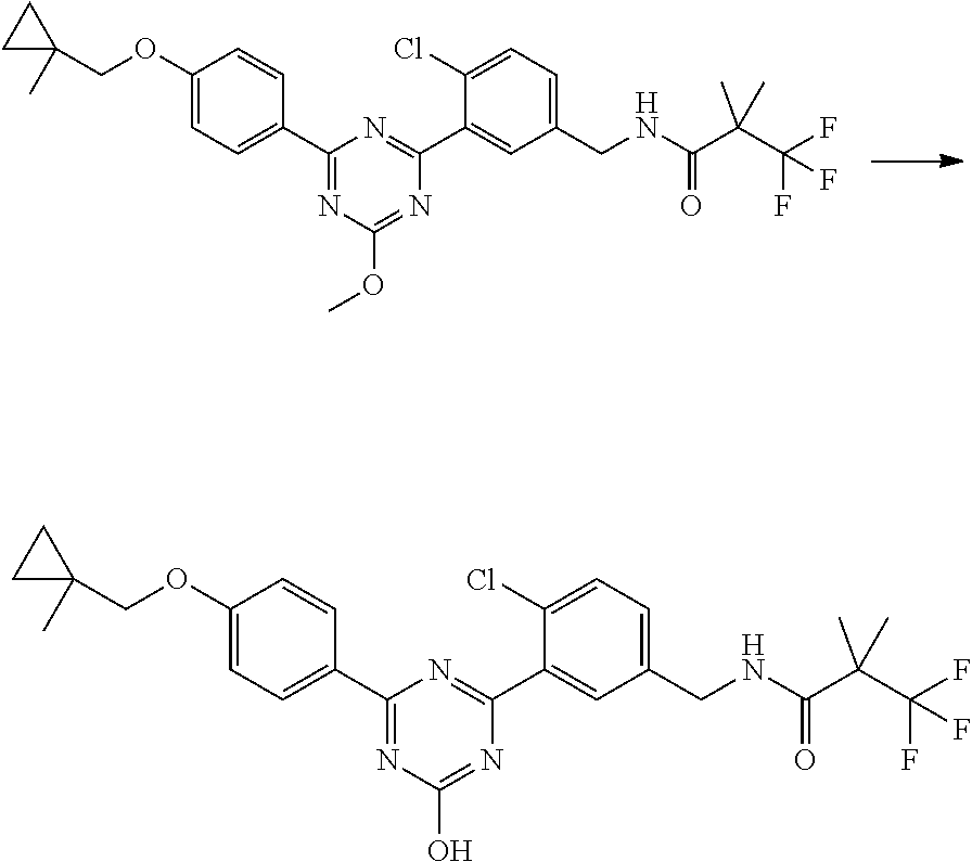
C1(OCC2(C)CC2)=CC=C(C2=NC(OC)=NC(C3=CC(CNC(C(C(F)(F)F)(C)C)=O)=CC=C3Cl)=N2)C=C1.C1(OCC2(C)CC2)=CC=C(C2=NC(O)=NC(C3=CC(CNC(C(C(F)(F)F)(C)C)=O)=CC=C3Cl)=N2)C=C1
